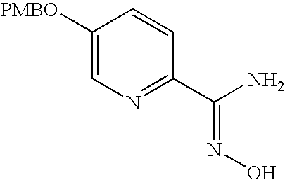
C1([PMBO])=CN=C(C(N)=NO)C=C1
